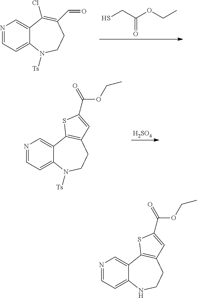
C1CC2=C(SC(C(OCC)=O)=C2)C2=CN=CC=C2N1[Ts].[H2SO4].SCC(OCC)=O.C1CC(C=O)=C(Cl)C2=CN=CC=C2N1[Ts].C1CC2=C(SC(C(OCC)=O)=C2)C2=CN=CC=C2N1
